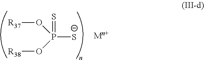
[R37]OP(O[R38])(=S)[S-].[Mn+]
